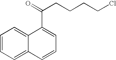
C1=CC=C2C(=C1)C(C(=O)CCCCCl)=CC=C2
